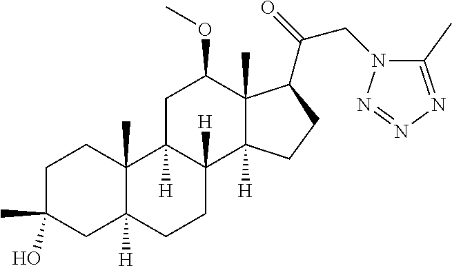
C1C(C)(O)CC2([H])C(C)(C1)C1([H])C([H])(CC2)C2([H])C(C)(C(OC)C1)C(C(=O)CN1C(C)=NN=N1)CC2
